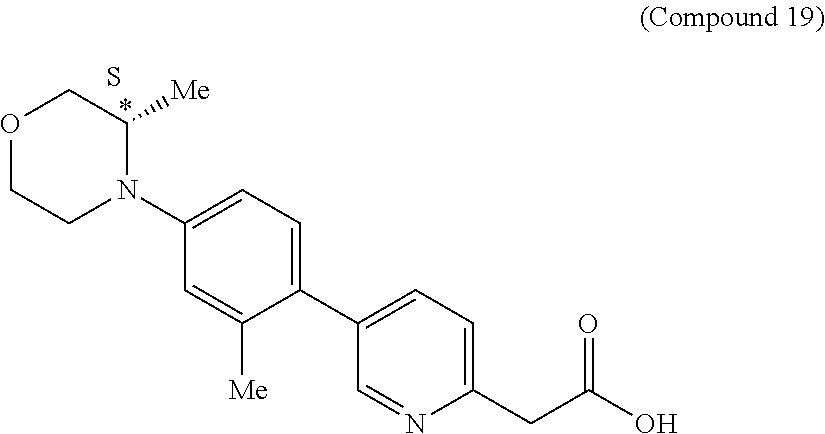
C1(C2=CC=C(CC(O)=O)N=C2)=CC=C(N2C([Me])COCC2)C=C1[Me].S
